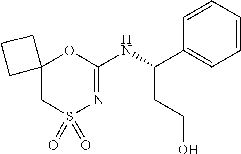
C12(CS(=O)(=O)N=C(NC(C3=CC=CC=C3)CCO)O1)CCC2
